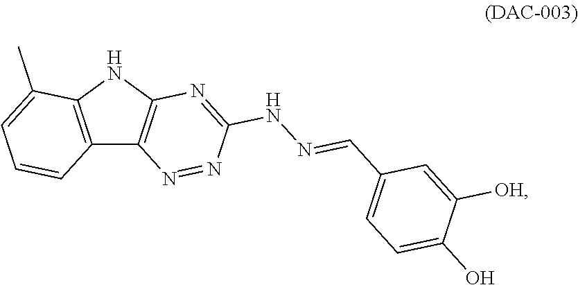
C12=C(NC3=C1N=NC(NN=CC1=CC=C(O)C([OH])=C1)=N3)C(C)=CC=C2
